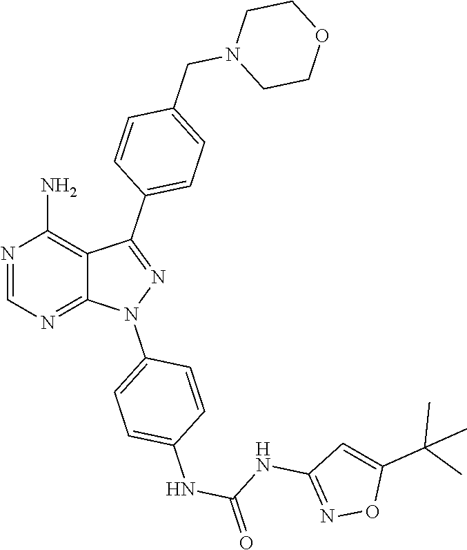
N1=CN=C2C(=C1N)C(C1=CC=C(CN3CCOCC3)C=C1)=NN2C1=CC=C(NC(=O)NC2=NOC(C(C)(C)C)=C2)C=C1
